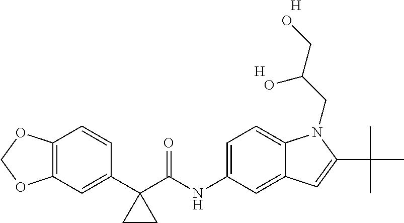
C1(C2(C(NC3=CC=C4C(=C3)C=C(C(C)(C)C)N4CC(CO)O)=O)CC2)=CC2=C(C=C1)OCO2.[H].[H]
